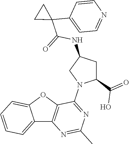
C12=CC=CC=C1OC1=C2N=C(C)N=C1N1C(C(=O)O)CC(NC(C2(C3=CC=NC=C3)CC2)=O)C1
